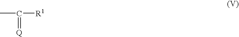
CC(=[Q])[R1]
